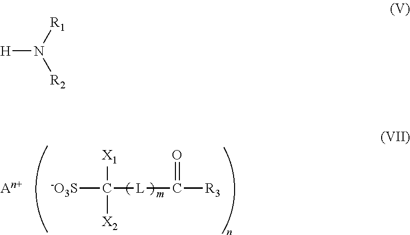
[m].[-O3S]C([L]C([R3])=O)([X1])[X2].[An+].[H]N([R1])[R2]
